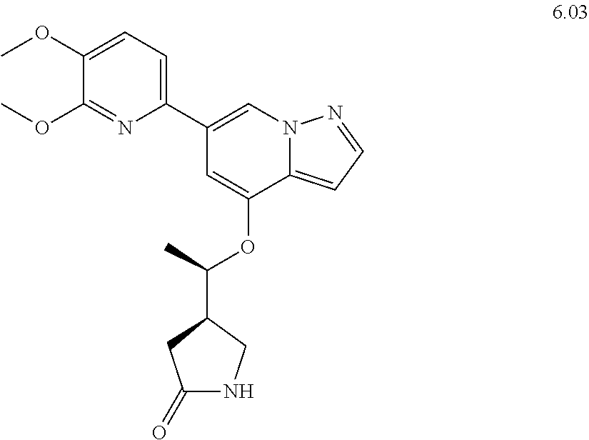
COC1=CC=C(C2=CN3C(=CC=N3)C(OC(C3CC(=O)NC3)C)=C2)N=C1OC
